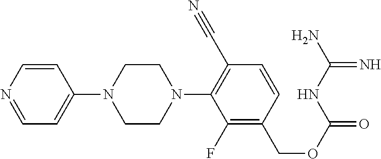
C1=CN=CC=C1N1CCN(C2=C(C#N)C=CC(COC(=O)NC(N)=N)=C2F)CC1
